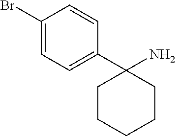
C1(Br)=CC=C(C2(N)CCCCC2)C=C1
